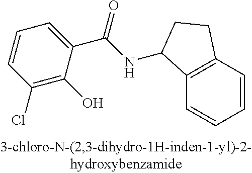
C1=CC2=C(C=C1)C(NC(C1=CC=CC(Cl)=C1O)=O)CC2
